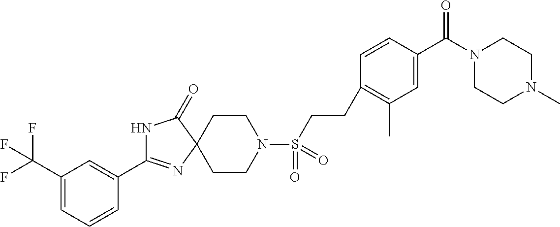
C1CN(S(CCC2=C(C)C=C(C(N3CCN(C)CC3)=O)C=C2)(=O)=O)CCC12C(=O)NC(C1=CC(C(F)(F)F)=CC=C1)=N2
